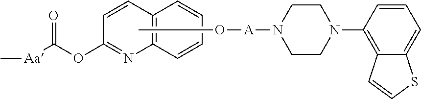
C12=C(C=CC=C1)N=C(OC([Aa]C)=O)C=C2.CO[A]N1CCN(C2=C3C(=CC=C2)SC=C3)CC1
